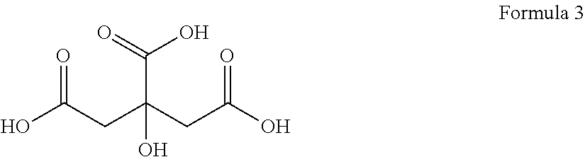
OC(CC(CC(O)=O)(O)C(O)=O)=O
